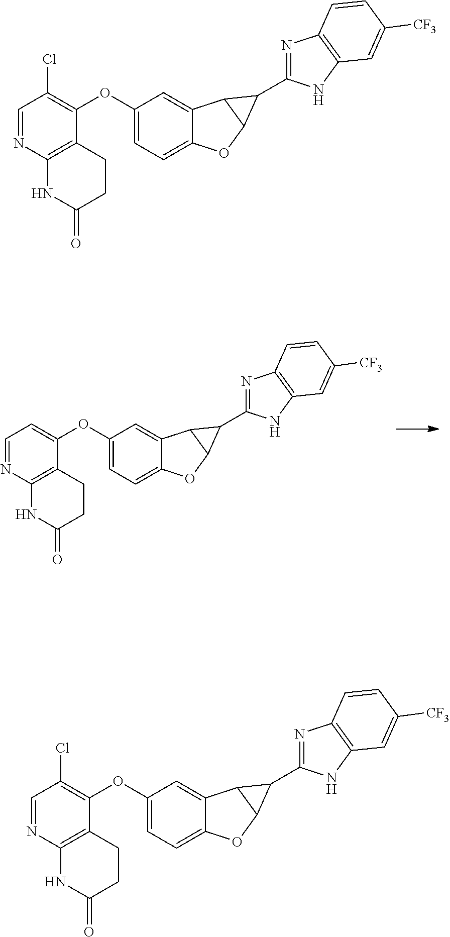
C1(OC2=CC=NC3=C2CCC(=O)N3)=CC=C2C(=C1)C1C(O2)C1C1=NC2=C(N1)C=C([CF3])C=C2.C1(OC2=C(Cl)C=NC3=C2CCC(=O)N3)=CC=C2C(=C1)C1C(O2)C1C1=NC2=C(N1)C=C([CF3])C=C2.C1(OC2=C(Cl)C=NC3=C2CCC(=O)N3)=CC=C2C(=C1)C1C(O2)C1C1=NC2=C(N1)C=C([CF3])C=C2
